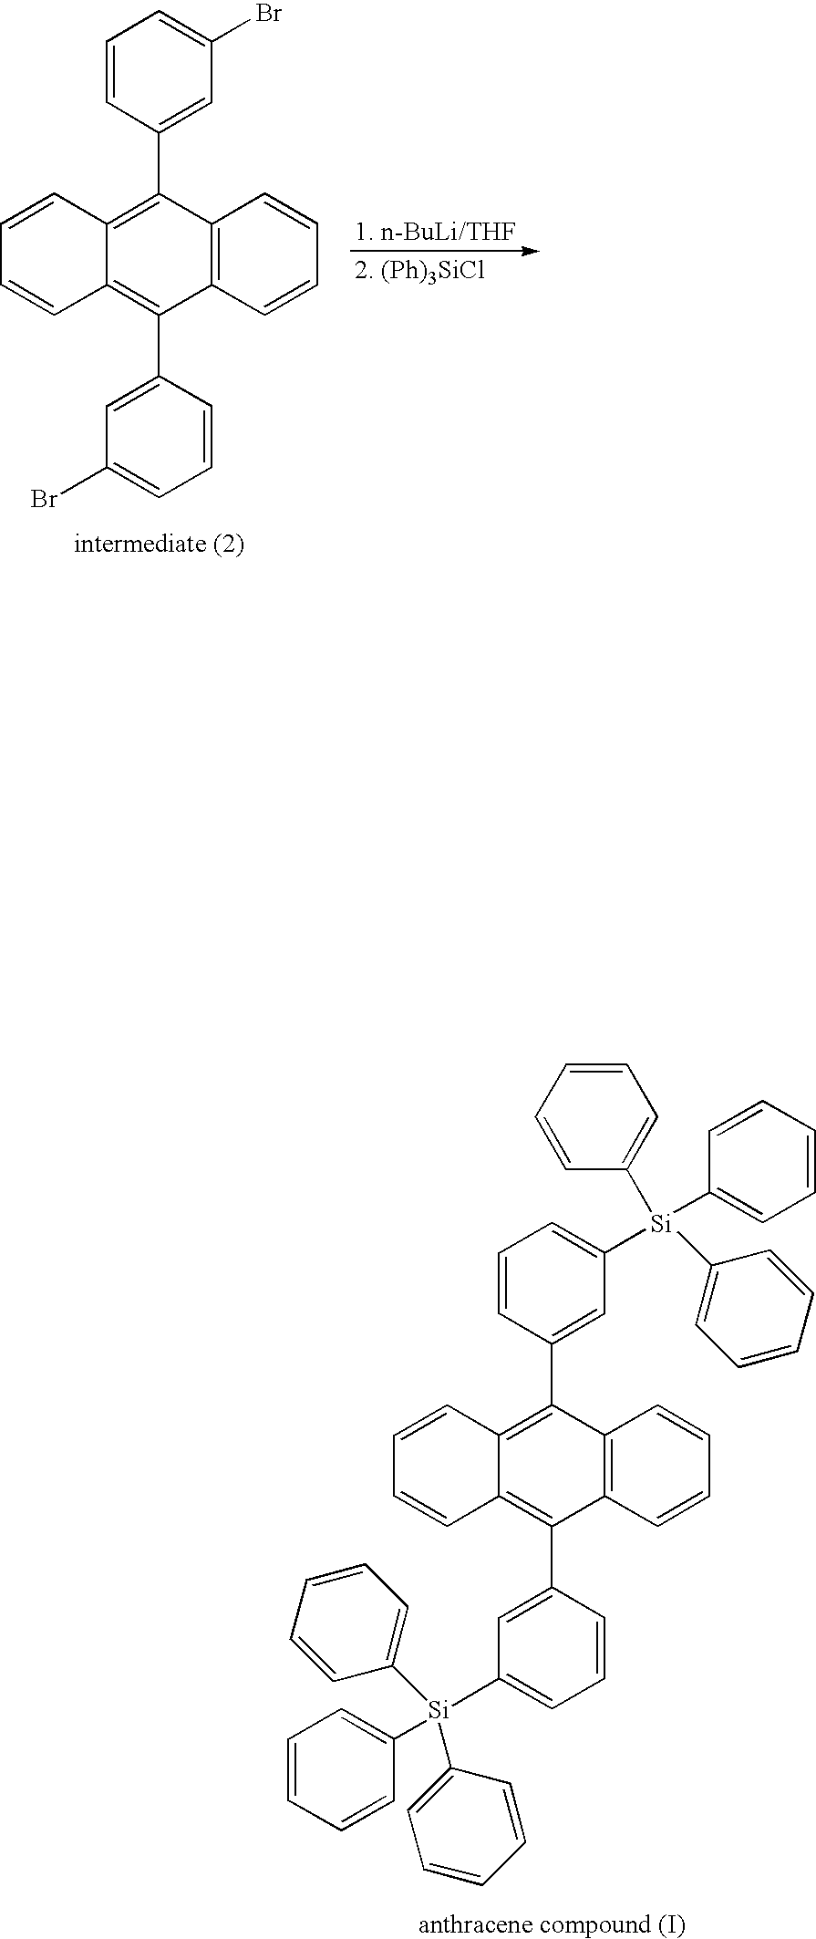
C1=CC(C2=C3C(=C(C4=CC([Si](C5=CC=CC=C5)(C5=CC=CC=C5)C5=CC=CC=C5)=CC=C4)C4=C2C=CC=C4)C=CC=C3)=CC([Si](C2=CC=CC=C2)(C2=CC=CC=C2)C2=CC=CC=C2)=C1.C1=CC(C2=C3C(=C(C4=CC(Br)=CC=C4)C4=C2C=CC=C4)C=CC=C3)=CC(Br)=C1
